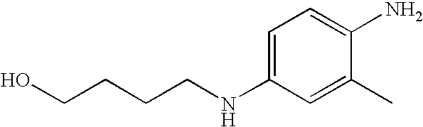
OCCCCNC1=CC=C(N)C(C)=C1
